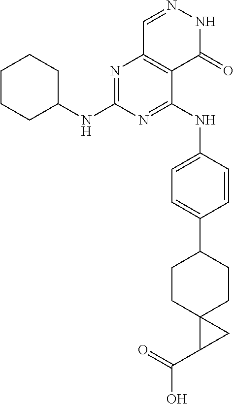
N1=C(NC2=CC=C(C3CCC4(CC3)C(C(O)=O)C4)C=C2)C2=C(N=C1NC1CCCCC1)C=NNC2=O
